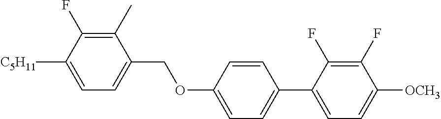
C1(C)=C(F)C([C5H11])=CC=C1COC1=CC=C(C2=CC=C([OCH3])C(F)=C2F)C=C1
